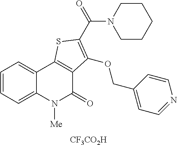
C1=CC=C2C(=C1)C1=C(C(=O)N2[Me])C(OCC2=CC=NC=C2)=C(C(N2CCCCC2)=O)S1.[CF3CO2H]
